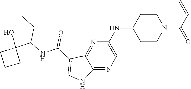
N(C1CCN(C(C=C)=O)CC1)C1=CN=C2C(=N1)C(C(NC(C1(O)CCC1)CC)=O)=CN2
